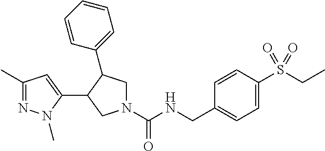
C1(C)=NN(C)C(C2C(C3=CC=CC=C3)CN(C(NCC3=CC=C(S(CC)(=O)=O)C=C3)=O)C2)=C1
